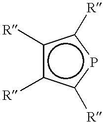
c1([R])c([R])c([R])pc1[R]
